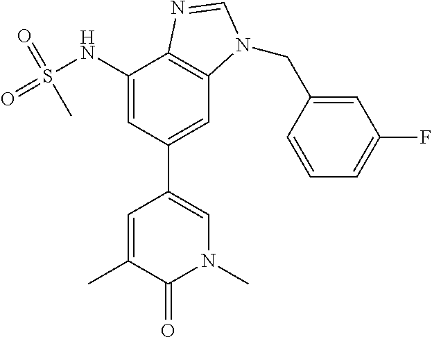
CC1=CC(C2=CC3=C(C(NS(=O)(=O)C)=C2)N=CN3CC2=CC(F)=CC=C2)=CN(C)C1=O
